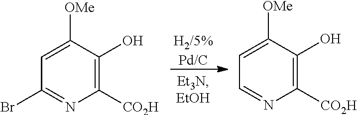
[H2/5%Pd/C].C1([CO2H])=C(O)C([OMe])=CC(Br)=N1.C1([CO2H])=C(O)C([OMe])=CC=N1
